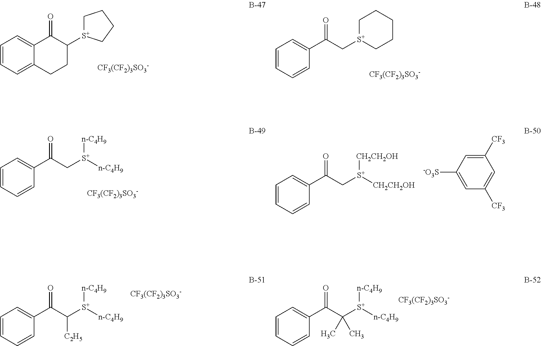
C1[S+](C2C(=O)C3=CC=CC=C3CC2)CCC1.[CF3(CF2)3SO3-].[S+]1(CC(=O)C2=CC=CC=C2)CCCCC1.[CF3(CF2)3SO3-].[S+](CC(=O)C1=CC=CC=C1)([n-C4H9])[n-C4H9].[CF3(CF2)3SO3-].[S+](CC(=O)C1=CC=CC=C1)([CH2CH2OH])[CH2CH2OH].C1([CF3])=CC([-O3S])=CC([CF3])=C1.[S+](C(C(=O)C1=CC=CC=C1)[C2H5])([n-C4H9])[n-C4H9].[CF3(CF2)3SO3-].[S+](C(C(=O)C1=CC=CC=C1)(C)C)([n-C4H9])[n-C4H9].[CF3(CF2)3SO3-]
